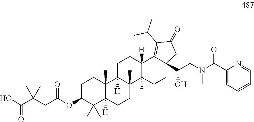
C1C(OC(CC(C(O)=O)(C)C)=O)C(C)(C)C2([H])C(C)(C1)C1([H])C(C)(CC2)C2(C)C([H])(CC1)C1=C(C(C)C)C(=O)CC1(C(CN(C(C1=CC=CC=N1)=O)C)O)CC2
